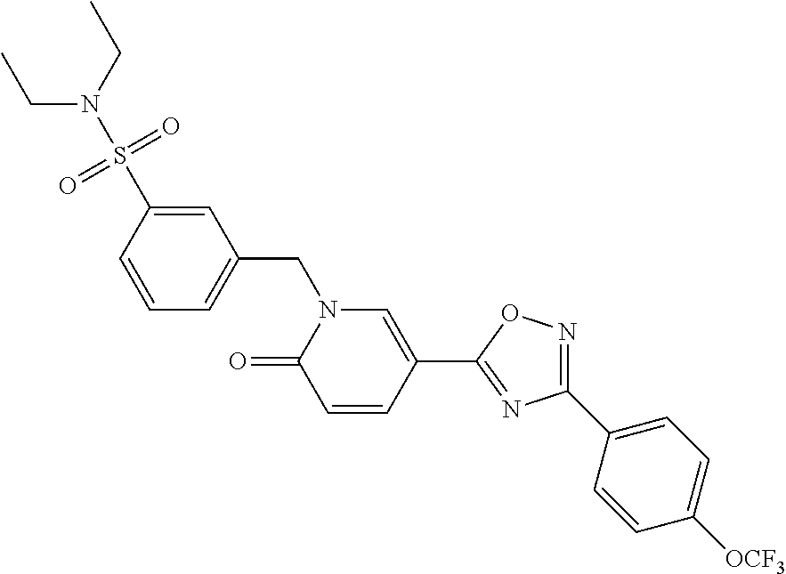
C1=CC(S(N(CC)CC)(=O)=O)=CC(CN2C(=O)C=CC(C3=NC(C4=CC=C([OCF3])C=C4)=NO3)=C2)=C1
